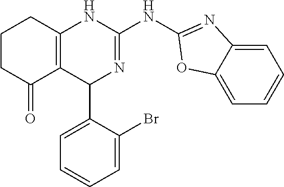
C1CC(=O)C2=C(C1)NC(NC1=NC3=CC=CC=C3O1)=NC2C1=CC=CC=C1Br
